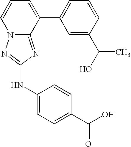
C1=CC=C(C2=CC=CC(C(O)C)=C2)C2=NC(NC3=CC=C(C(O)=O)C=C3)=NN12
